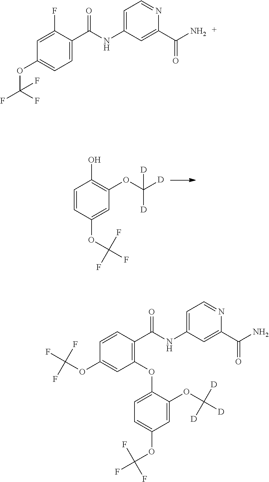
C1=CC(OC(F)(F)F)=CC(OC([D])([D])[D])=C1O.C1=C(F)C(C(NC2=CC=NC(C(N)=O)=C2)=O)=CC=C1OC(F)(F)F.C1=CC(C(NC2=CC=NC(C(N)=O)=C2)=O)=C(OC2=CC=C(OC(F)(F)F)C=C2OC([D])([D])[D])C=C1OC(F)(F)F
